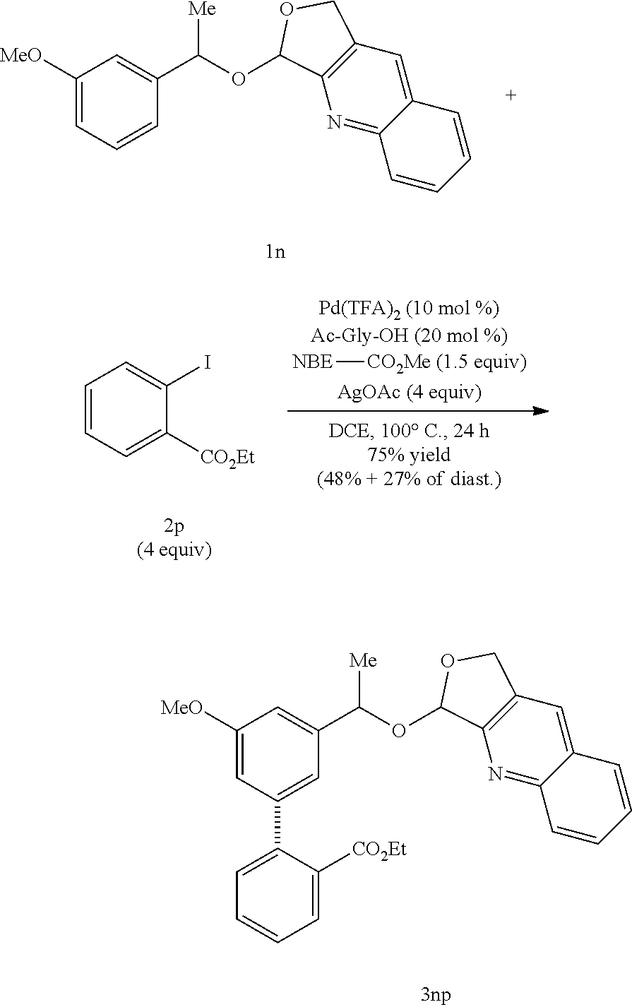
C1([MeO])=CC=CC(C(OC2C3=C(C=C4C(=N3)C=CC=C4)CO2)[Me])=C1.C1=CC=C([CO2Et])C(I)=C1.[NBE][CO2Me (1.5 equiv)].C1([MeO])=CC(C2=CC=CC=C2[CO2Et])=CC(C(OC2C3=C(C=C4C(=N3)C=CC=C4)CO2)[Me])=C1
